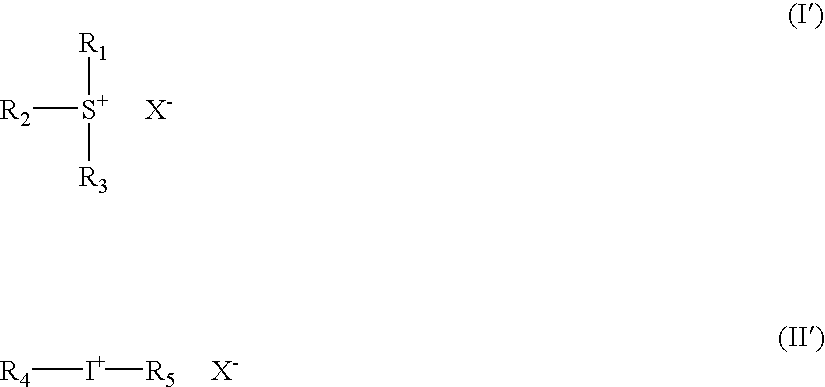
[R2][S+]([R1])[R3].[X-].[R4][I+][R5].[X-]
